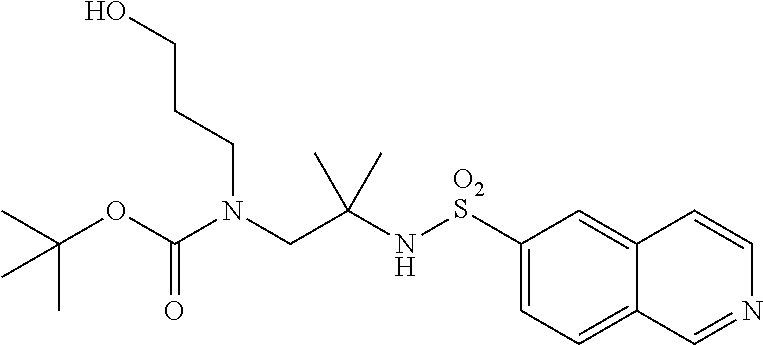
N([O2S]C1=CC=C2C(=C1)C=CN=C2)C(CN(C(OC(C)(C)C)=O)CCCO)(C)C
